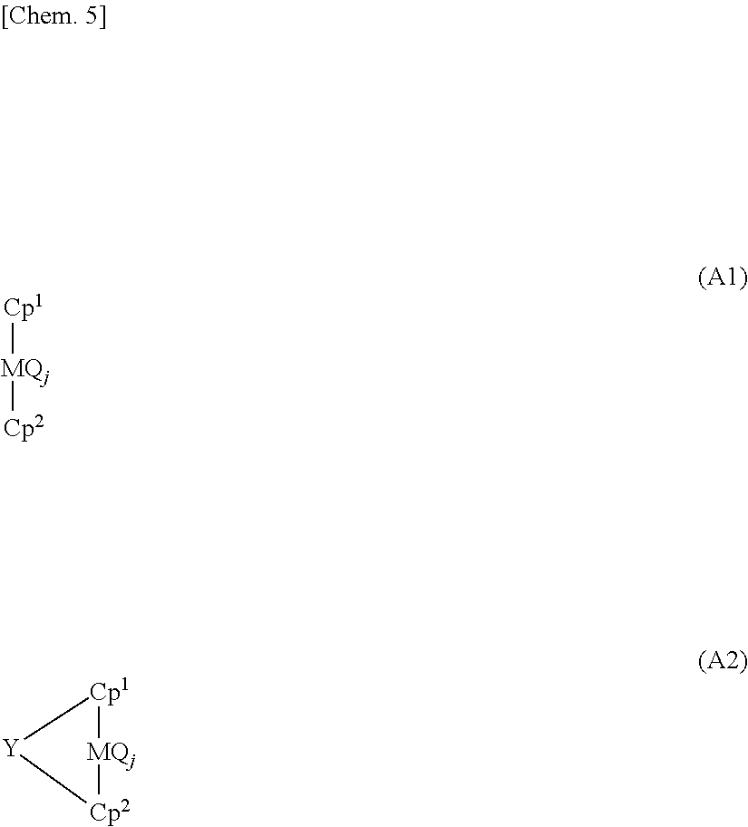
[MQj]([Cp1])[Cp2].[MQj]1[Cp1][Y][Cp2]1
